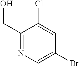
C1(CO)=NC=C(Br)C=C1Cl
